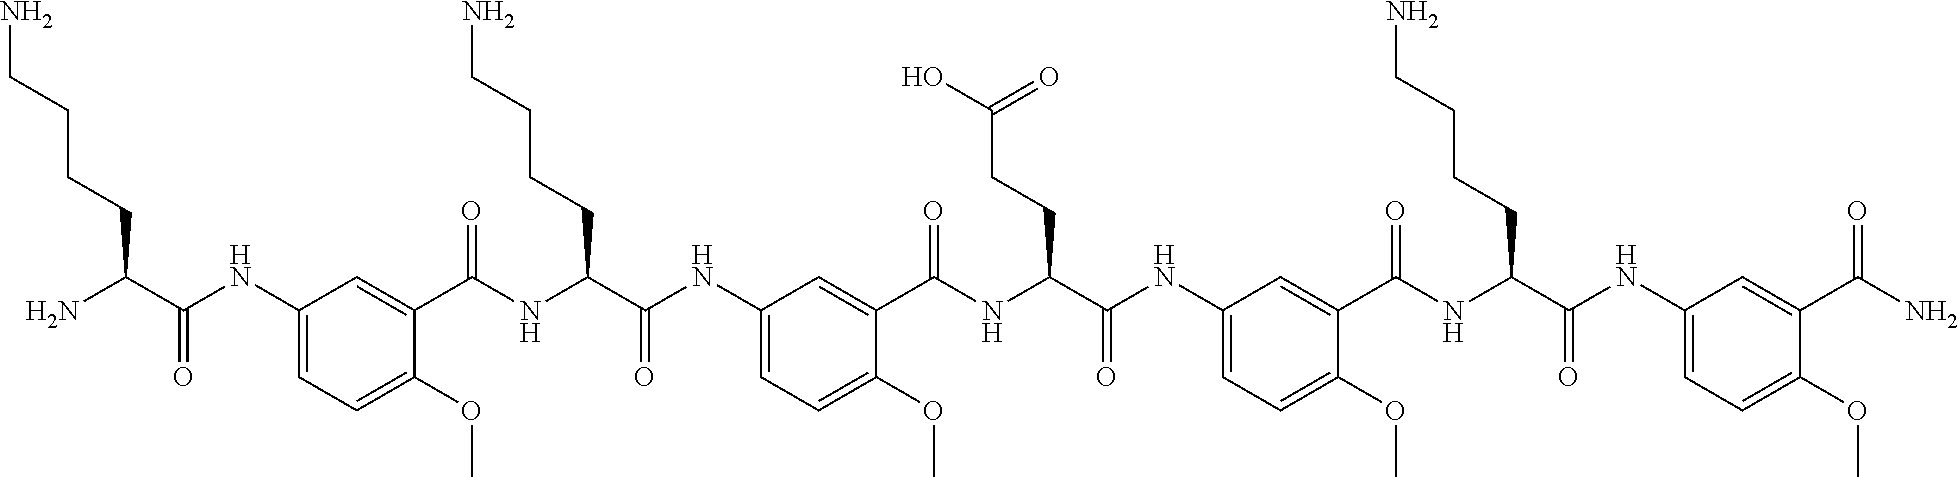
C1(NC(C(N)CCCCN)=O)=CC=C(OC)C(C(NC(C(NC2=CC=C(OC)C(C(NC(C(NC3=CC=C(OC)C(C(NC(C(NC4=CC=C(OC)C(C(N)=O)=C4)=O)CCCCN)=O)=C3)=O)CCC(O)=O)=O)=C2)=O)CCCCN)=O)=C1
